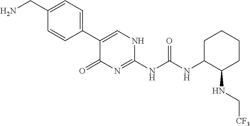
C1(CN)=CC=C(C2=CNC(NC(NC3C(NC[CF3])CCCC3)=O)=NC2=O)C=C1
